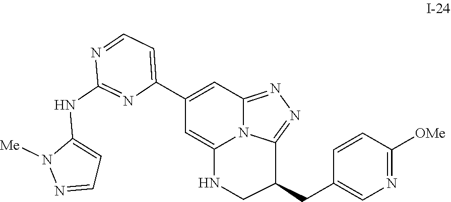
C1(C2=CC=NC(NC3=CC=NN3[Me])=N2)=CC2=NN=C3N2C(=C1)NCC3CC1=CN=C([OMe])C=C1
